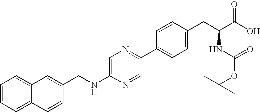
C1=CC=C2C(=C1)C=C(CNC1=CN=C(C3=CC=C(CC(C(O)=O)NC(OC(C)(C)C)=O)C=C3)C=N1)C=C2
